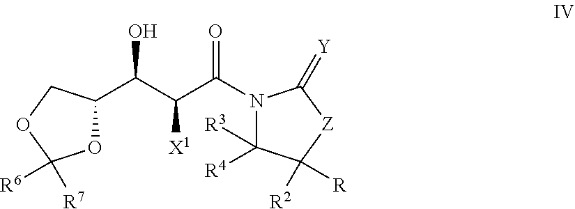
N1(C(C([X1])C(C2OC([R7])([R6])OC2)O)=O)C([R4])([R3])C([R2])([R])[Z]C1=[Y]
